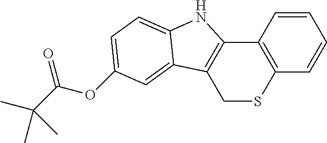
C12=C(C=CC=C1)SCC1=C2NC2=CC=C(OC(=O)C(C)(C)C)C=C12
